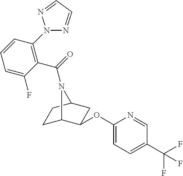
C1(OC2C3CCC(C2)N3C(=O)C2=C(N3N=CC=N3)C=CC=C2F)=CC=C(C(F)(F)F)C=N1
